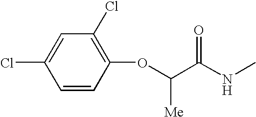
C1=C(Cl)C=CC(OC(C(NC)=O)[Me])=C1Cl
